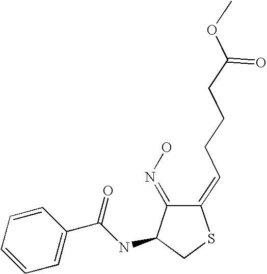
C1=CC=C(C(NC2C(=NO)C(=CCCCC(OC)=O)SC2)=O)C=C1
